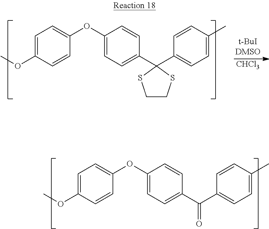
C1=C(OC)C=CC(OC2=CC=C(C(C3=CC=C(C)C=C3)=O)C=C2)=C1.[CHCl3].C1=C(OC)C=CC(OC2=CC=C(C3(C4=CC=C(C)C=C4)SCCS3)C=C2)=C1
